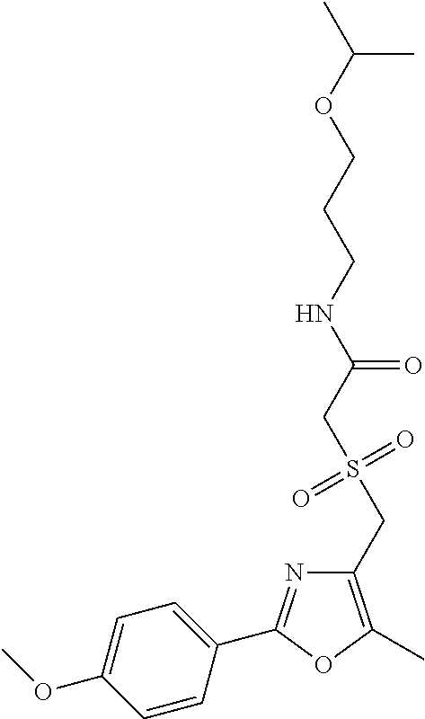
C1=C(OC)C=CC(C2=NC(CS(CC(NCCCOC(C)C)=O)(=O)=O)=C(C)O2)=C1
